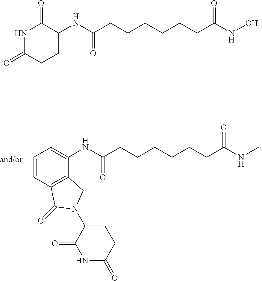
C1=CC2=C(C(NC(CCCCCCC(NC)=O)=O)=C1)CN(C1C(=O)NC(=O)CC1)C2=O.N1C(=O)CCC(NC(CCCCCCC(NO)=O)=O)C1=O
